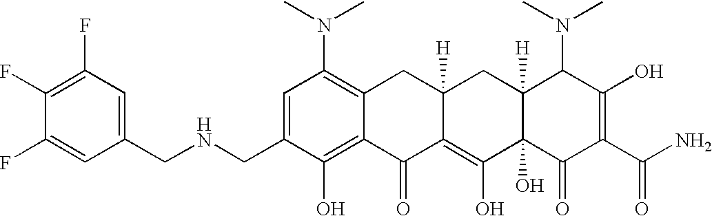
C1(CNCC2=CC(F)=C(F)C(F)=C2)=CC(N(C)C)=C2C(=C1O)C(=O)C1=C(O)C3(O)C([H])(CC1([H])C2)C(N(C)C)C(O)=C(C(N)=O)C3=O
